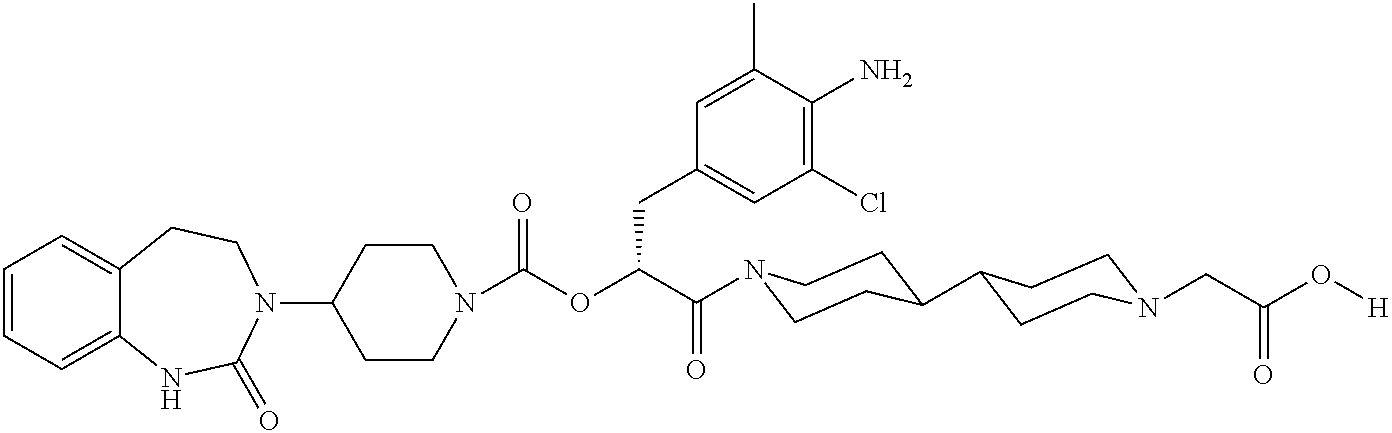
C1=CC=C2C(=C1)CCN(C1CCN(C(=O)OC(C(=O)N3CCC(C4CCN(CC(O[H])=O)CC4)CC3)CC3=CC(Cl)=C(N)C(C)=C3)CC1)C(=O)N2
